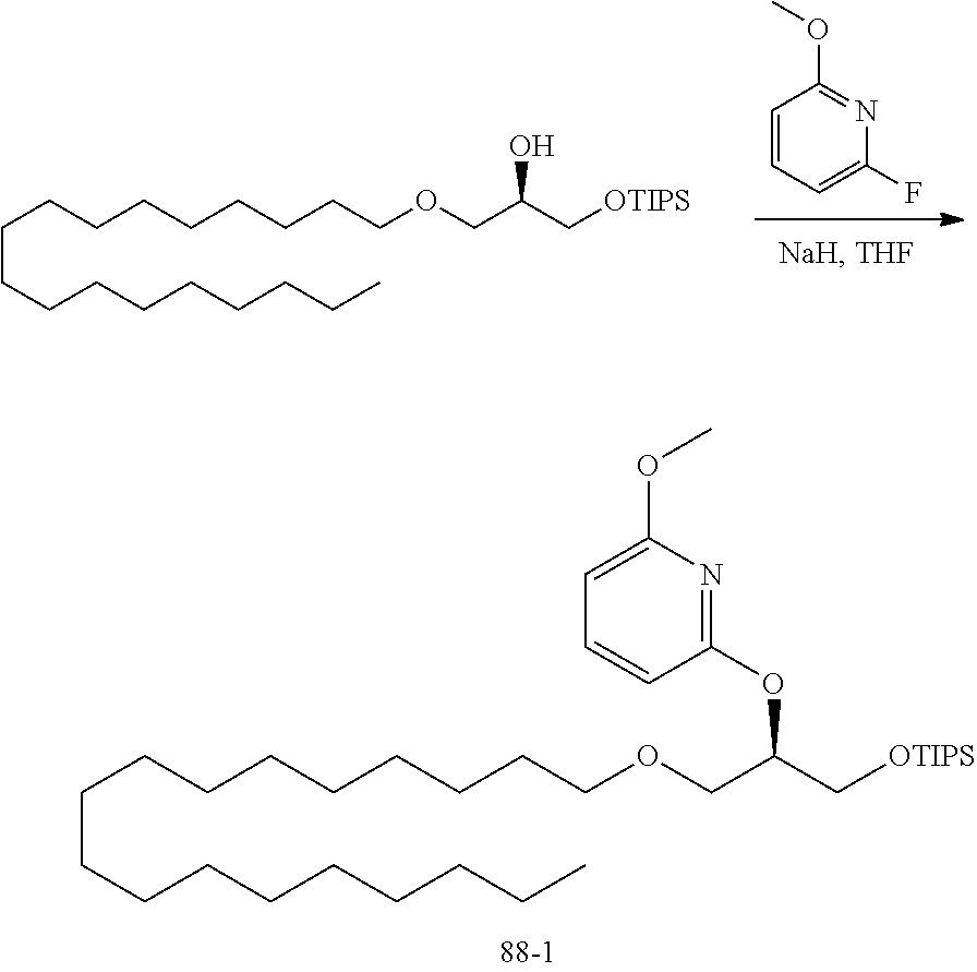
C(OCC(C[OTIPS])OC1=NC(OC)=CC=C1)CCCCCCCCCCCCCCCCC.C1=CC=C(F)N=C1OC.C(OCC(C[OTIPS])O)CCCCCCCCCCCCCCCCC
